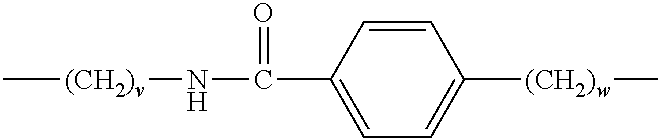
C[(CH2)v]NC(=O)C1=CC=C([(CH2)w]C)C=C1
